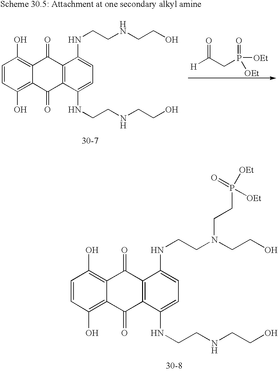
C1=CC(O)=C2C(=C1O)C(=O)C1=C(C2=O)C(NCCNCCO)=CC=C1NCCN(CCO)CCP(=O)([OEt])[OEt].[H]C(CP(=O)([OEt])[OEt])=O.C1=CC(O)=C2C(=C1O)C(=O)C1=C(C2=O)C(NCCNCCO)=CC=C1NCCNCCO
